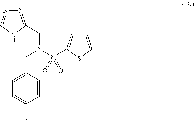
N1=C(CN(S(=O)(=O)C2=CC=CS2)CC2=CC=C(F)C=C2)NC=N1
